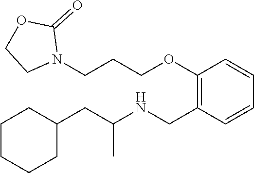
C1(CC(NCC2=C(OCCCN3C(=O)OCC3)C=CC=C2)C)CCCCC1
